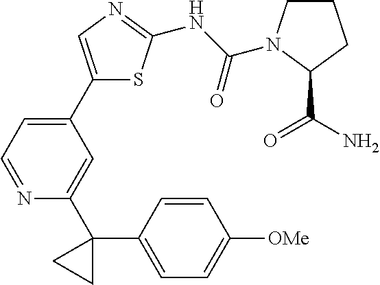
C1(C2=CC=NC(C3(C4=CC=C([OMe])C=C4)CC3)=C2)=CN=C(NC(=O)N2CCCC2C(=O)N)S1
